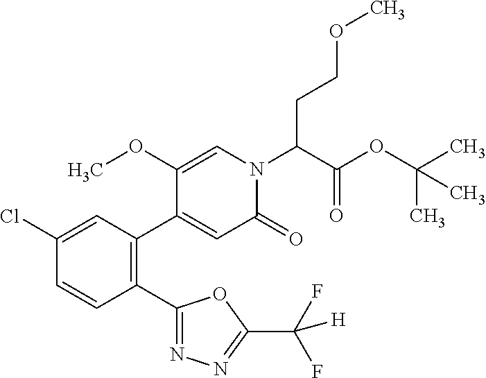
C1(Cl)=CC(C2=CC(=O)N(C(C(OC(C)(C)C)=O)CCOC)C=C2OC)=C(C2=NN=C(C(F)(F)[H])O2)C=C1
